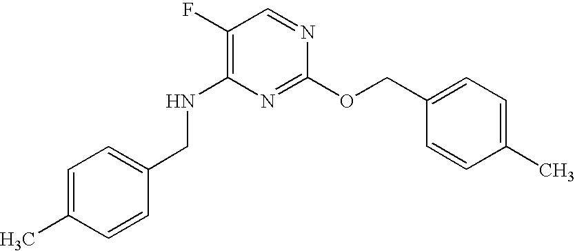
N(C1=C(F)C=NC(OCC2=CC=C(C)C=C2)=N1)CC1=CC=C(C)C=C1
